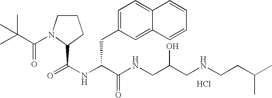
N(C(C(NCC(CNCCC(C)C)O)=O)CC1=CC=C2C(=C1)C=CC=C2)C(=O)C1N(C(C(C)(C)C)=O)CCC1.Cl
